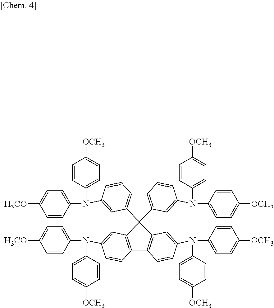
C12=C(C=C(N(C3=CC=C([H3CO])C=C3)C3=CC=C([OCH3])C=C3)C=C1)C1(C3=C2C=CC(N(C2=CC=C([OCH3])C=C2)C2=CC=C([OCH3])C=C2)=C3)C2=C(C3=C1C=C(N(C1=CC=C([H3CO])C=C1)C1=CC=C([OCH3])C=C1)C=C3)C=CC(N(C1=CC=C([OCH3])C=C1)C1=CC=C([OCH3])C=C1)=C2
